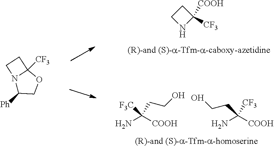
C1CNC1([CF3])[COOH].NC([COOH])([F3C])CCO.NC([COOH])(CCO)[CF3].N12C([Ph])COC1([CF3])CC2
